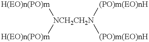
[H(EO)n(PO)m][NCH2CH2N]([H(EO)n(PO)m])([(PO)m(EO)nH])[(PO)m(EO)nH]
